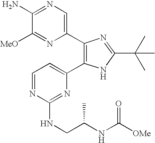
C1(N)=NC=C(C2=C(C3=CC=NC(NCC(NC([OMe])=O)C)=N3)NC(C(C)(C)C)=N2)N=C1[MeO]
